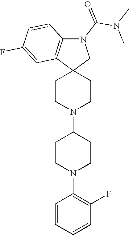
C1CN(C2CCN(C3=C(F)C=CC=C3)CC2)CCC12CN(C(N(C)C)=O)C1=C2C=C(F)C=C1
